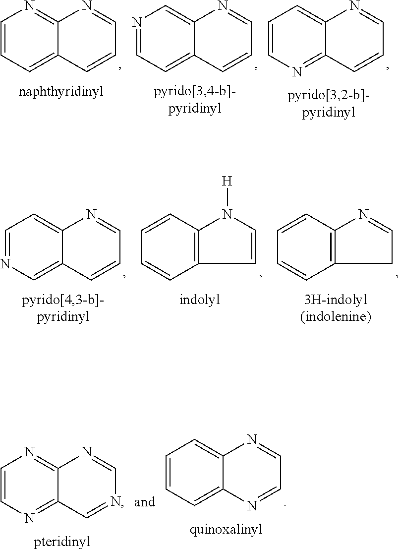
C1=CC=C2C(=N1)N=CC=C2.N1=CC=C2C(=C1)N=CC=C2.C1=CN=C2C(=C1)N=CC=C2.C1=NC=C2C(=C1)N=CC=C2.C1=CC2=C(C=C1)CC=N2.C1=CC2=C(C=C1)C=CN2[H].C1=CN=C2C(=N1)N=CN=C2.C1=CC=C2C(=C1)N=CC=N2
